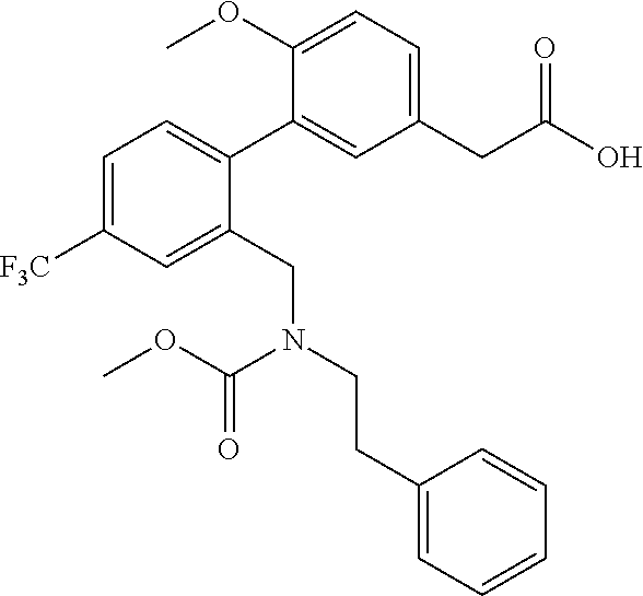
C1(C2=CC=C([F3C])C=C2CN(CCC2=CC=CC=C2)C(OC)=O)=CC(CC(O)=O)=CC=C1OC
